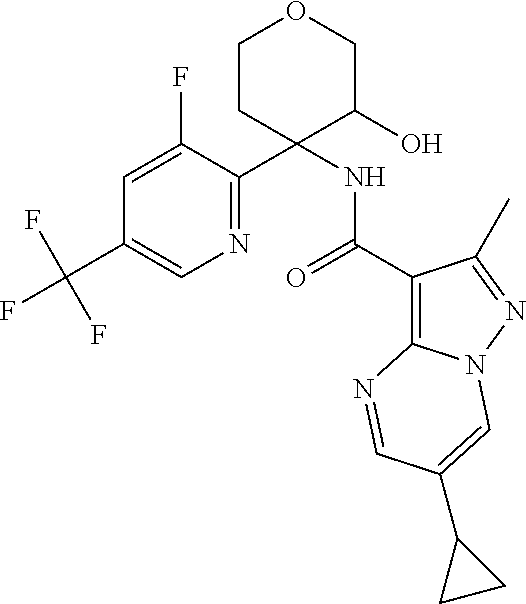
C1=C(F)C(C2(NC(=O)C3=C4N(N=C3C)C=C(C3CC3)C=N4)C(O)COCC2)=NC=C1C(F)(F)F
